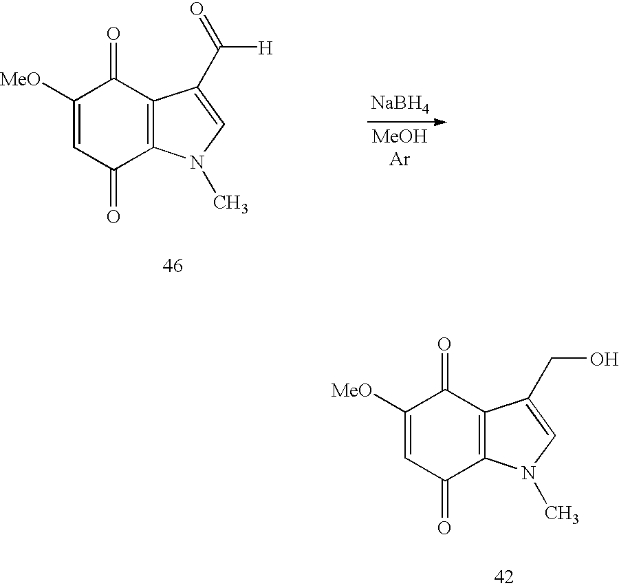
C1(=O)C([MeO])=CC(=O)C2=C1C(CO)=CN2C.C1(=O)C([MeO])=CC(=O)C2=C1C(C(=O)[H])=CN2C.[NaBH4]
